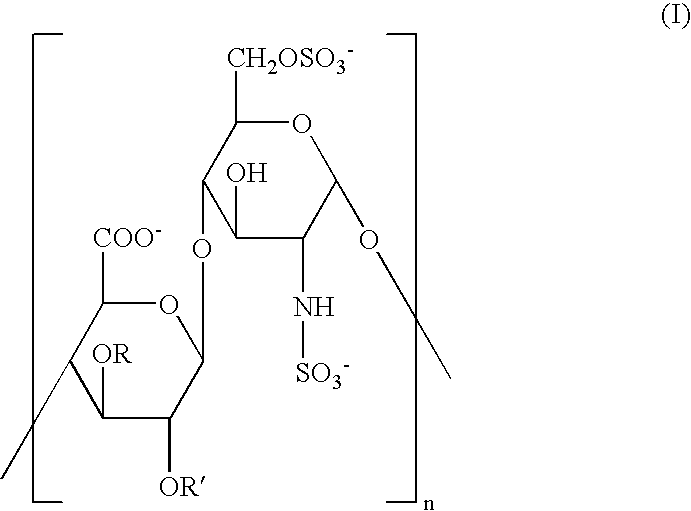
O1C([CH2OSO3-])C(OC2OC([COO-])C(C)C([OR])C2[OR])C(O)C(N[SO3-])C1OC
